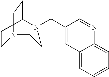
C1(CN2CCCN(CC)CC2)=CC2=CC=CC=C2N=C1
